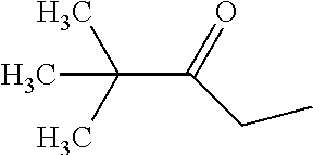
C(=O)(CC)C(C)(C)C
